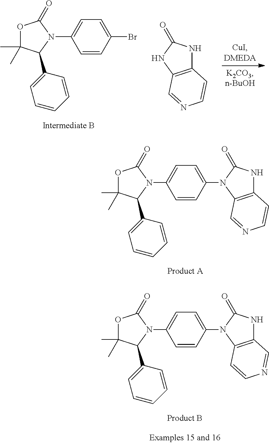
O1C(C)(C)C(C2=CC=CC=C2)N(C2=CC=C(N3C(=O)NC4=C3C=NC=C4)C=C2)C1=O.O1C(C)(C)C(C2=CC=CC=C2)N(C2=CC=C(Br)C=C2)C1=O.C12=C(NC(=O)N1)C=NC=C2.O1C(C)(C)C(C2=CC=CC=C2)N(C2=CC=C(N3C(=O)NC4=C3C=CN=C4)C=C2)C1=O
